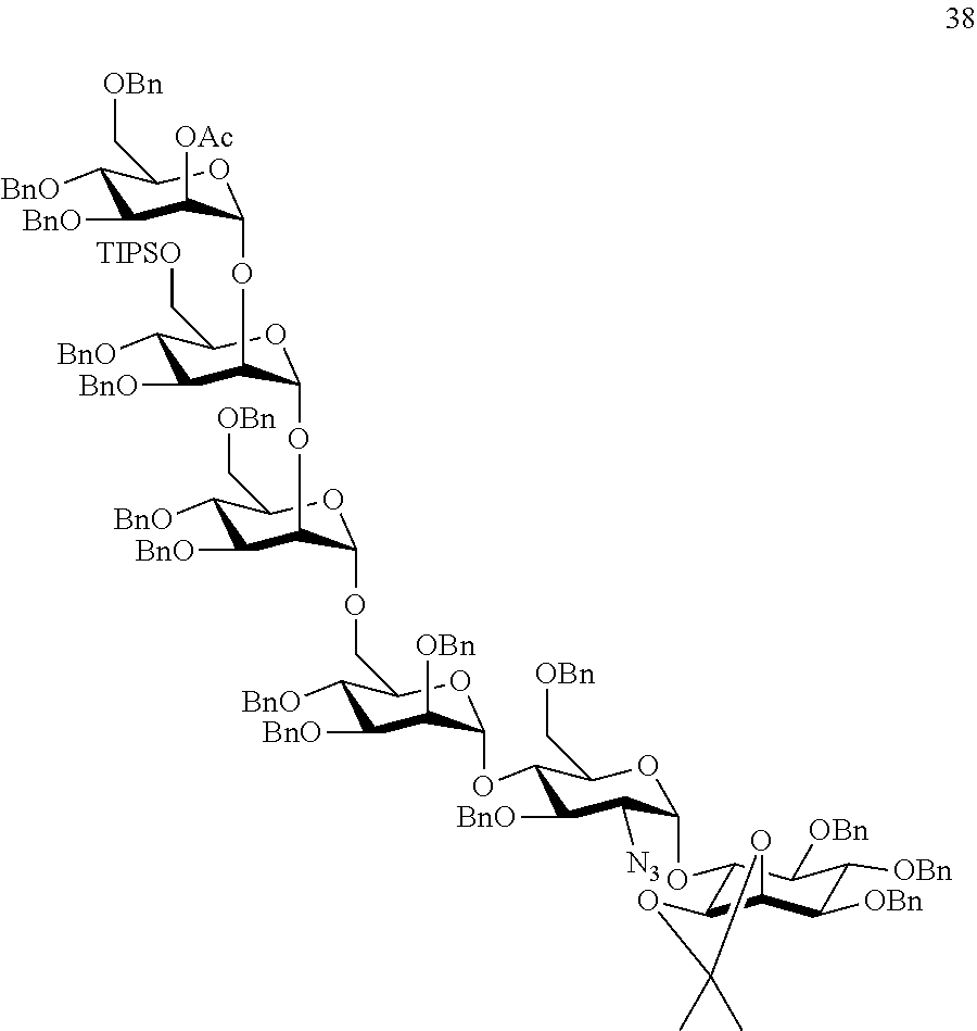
C1([BnO])C([BnO])C([OAc])C(OC2C([BnO])C([BnO])C(C[TIPSO])OC2OC2C([BnO])C([BnO])C(C[OBn])OC2OCC2C([BnO])C([BnO])C([OBn])C(OC3C([BnO])C([N3])C(OC4C5C(C([OBn])C([OBn])C4[OBn])OC(C)(C)O5)OC3C[OBn])O2)OC1C[OBn]
